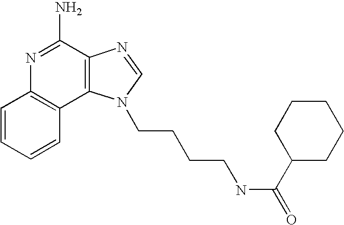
C1=CC=CC2=C1N=C(N)C1=C2N(CCCCNC(=O)C2CCCCC2)C=N1
